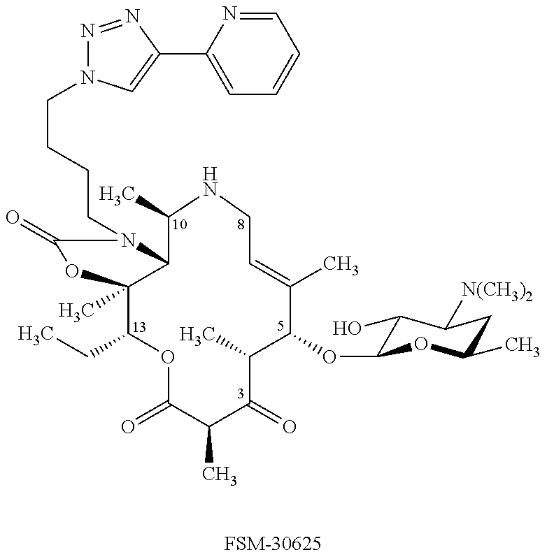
C1(CC)C2(C)C(N(CCCCN3N=NC(C4=CC=CC=N4)=C3)C(=O)O2)C(C)NCC=C(C)C(OC2C(O)C([N(CH3)2])CC(C)O2)C(C)C(=O)C(C)C(=O)O1.[FSM-30625]
